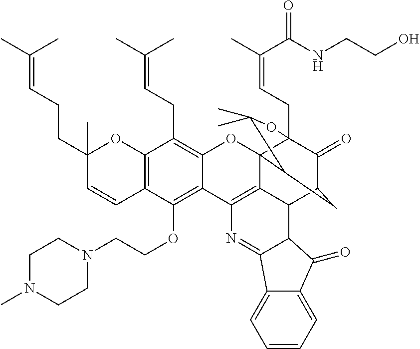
C12=C(C(OCCN3CCN(C)CC3)=C3C(=C1CC=C(C)C)OC14C5=C3N=C3C(C5C5C(=O)C1(CC=C(C(=O)NCCO)C)OC(C)(C)C4C5)C(=O)C1=CC=CC=C31)C=CC(CCC=C(C)C)(C)O2
